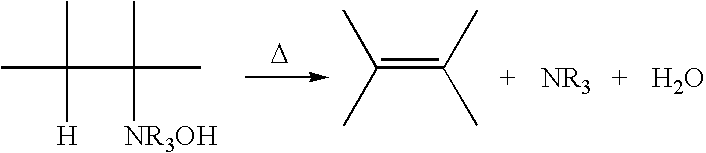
[D].CC(C(C)(C)[NR3OH])(C)[H].C(=C(C)C)(C)C.O
